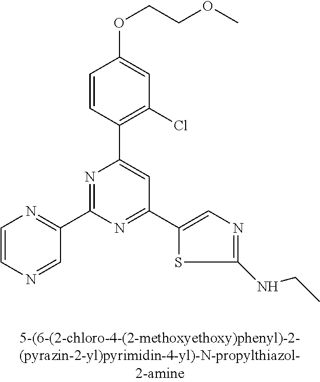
C1=CC(C2=CC(C3=CN=C(NCC)S3)=NC(C3=NC=CN=C3)=N2)=C(Cl)C=C1OCCOC
